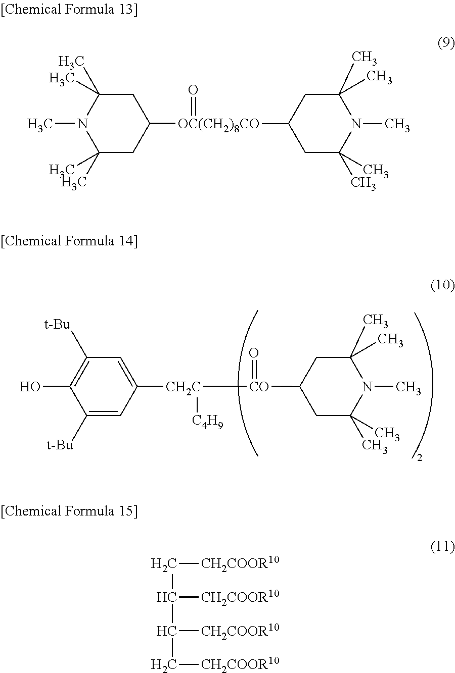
C1=C([CH2C]([CO](C2CC(C)(C)N(C)C(C)(C)C2)=O)[C4H9])C=C([t-Bu])C(O)=C1[t-Bu].C1C(C)(C)N(C)C(C)(C)CC1[OC(CH2)8CO](=O)C1CC(C)(C)N(C)C(C)(C)C1.C(C([CH2COOR10])C([CH2COOR10])C[CH2COOR10])[CH2COOR10]
